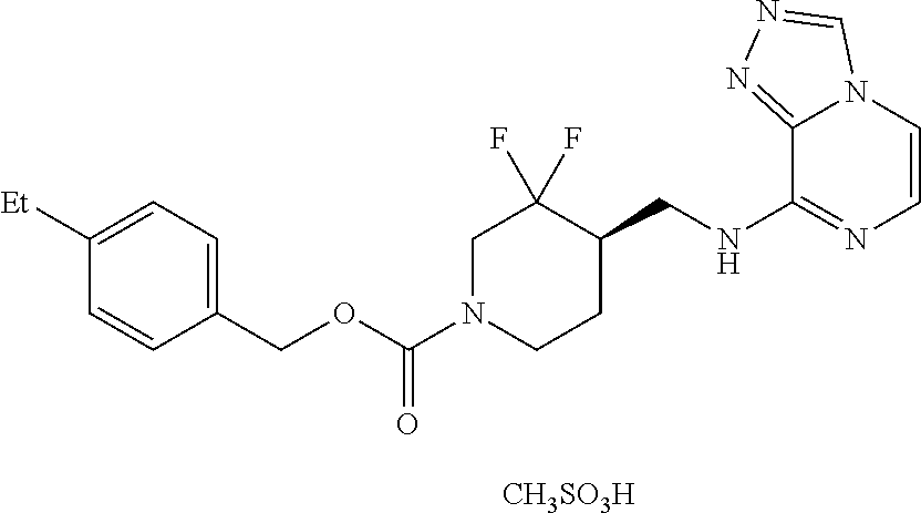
C1(COC(N2CC(F)(F)C(CNC3=NC=CN4C3=NN=C4)CC2)=O)=CC=C([Et])C=C1.[CH3SO3H]
